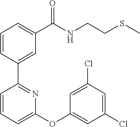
C1=CC(C2=NC(OC3=CC(Cl)=CC(Cl)=C3)=CC=C2)=CC(C(NCCSC)=O)=C1
